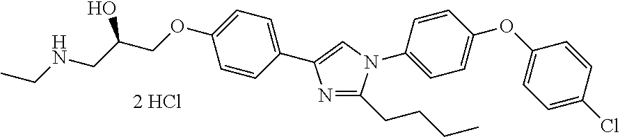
N1=C(CCCC)N(C2=CC=C(OC3=CC=C(Cl)C=C3)C=C2)C=C1C1=CC=C(OCC(CNCC)O)C=C1
